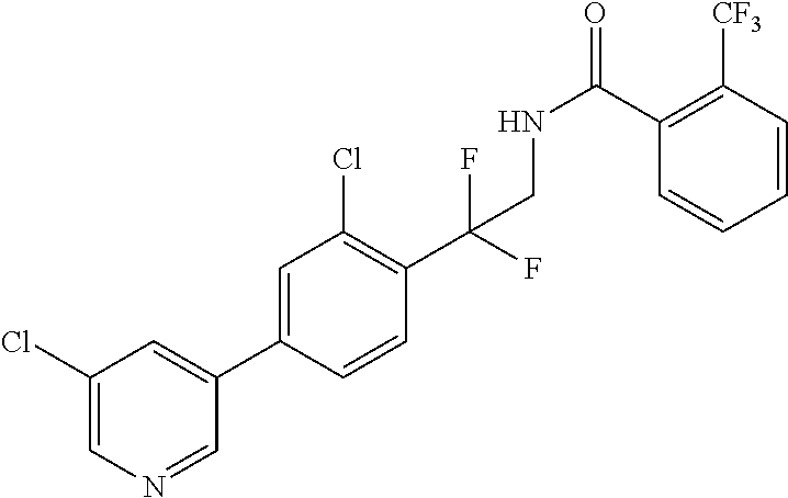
C1(C2=CC(Cl)=CN=C2)=CC(Cl)=C(C(F)(CNC(C2=C([CF3])C=CC=C2)=O)F)C=C1
